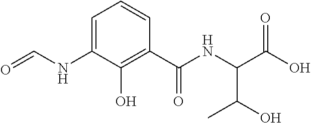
C1=C(NC=O)C(O)=C(C(NC(C(O)=O)C(O)C)=O)C=C1
